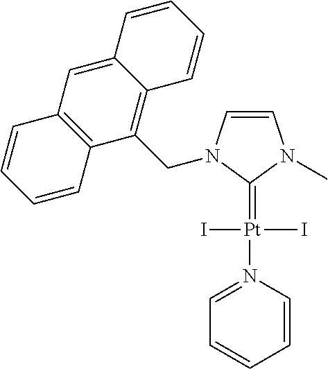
C1=CN(CC2=C3C(=CC4=C2C=CC=C4)C=CC=C3)C(=[Pt](I)(I)N2=CC=CC=C2)N1C
